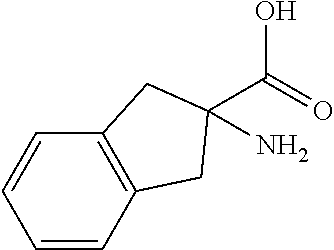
C1=CC2=C(C=C1)CC(C(=O)O)(N)C2
